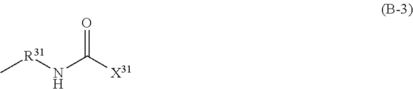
C[R31]NC([X31])=O
